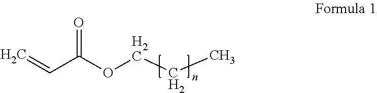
C=CC(=O)OCCC
